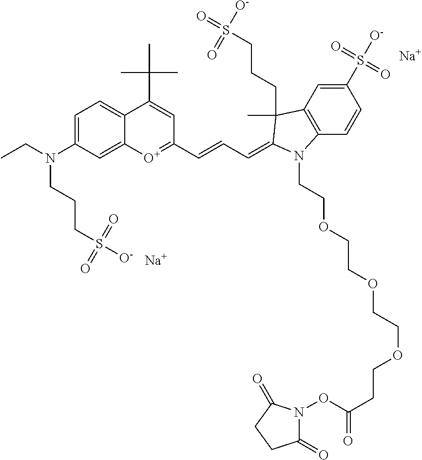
[Na].[Na].C12=CC=C(N(CC)CCCS(=O)(=O)[O-])C=C1[O+]=C(C=CC=C1C(C)(CCCS([O-])(=O)=O)C3=C(C=CC(S(=O)(=O)[O-])=C3)N1CCOCCOCCOCCC(ON1C(=O)CCC1=O)=O)C=C2C(C)(C)C
